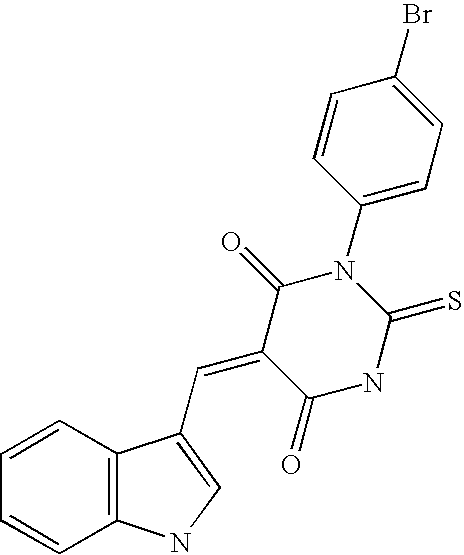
C12=C(NC=C1C=C1C(=O)N(C3=CC=C(Br)C=C3)C(=S)NC1=O)C=CC=C2
